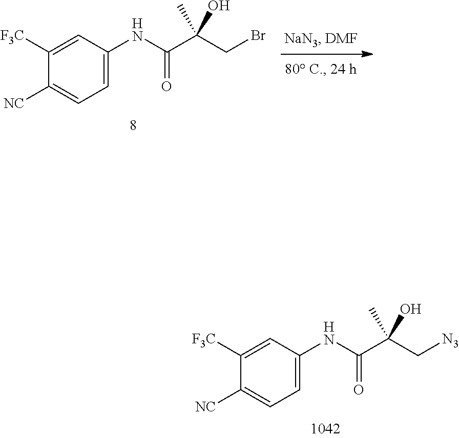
N(C(C(CBr)(C)O)=O)C1=CC=C([NC])C([F3C])=C1.C1=C(NC(C(C[N3])(C)O)=O)C=C([F3C])C([NC])=C1
